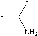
*C(*)N
